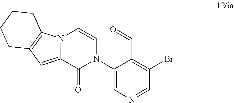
N12C(=CC3=C1CCCC3)C(=O)N(C1=CN=CC(Br)=C1C=O)C=C2
